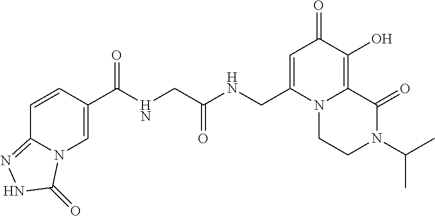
N12CCN(C(C)C)C(=O)C1=C(O)C(=O)C=C2CNC(CNC(C1=CN2C(=NNC2=O)C=C1)=O)=O
